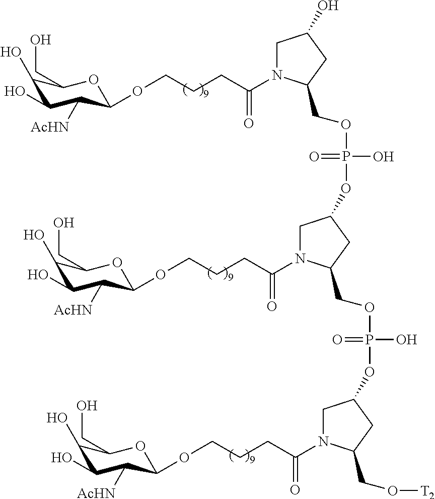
C1N(C(CCCOC2C([AcHN])C(O)C(O)C(CO)O2)=O)C(COP(OC2CN(C(CCCOC3C([AcHN])C(O)C(O)C(CO)O3)=O)C(CO[T2])C2)(O)=O)CC1OP(OCC1N(C(CCCOC2C([AcHN])C(O)C(O)C(CO)O2)=O)CC(O)C1)(O)=O
